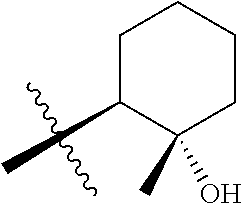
C1(C)C(O)(C)CCCC1
